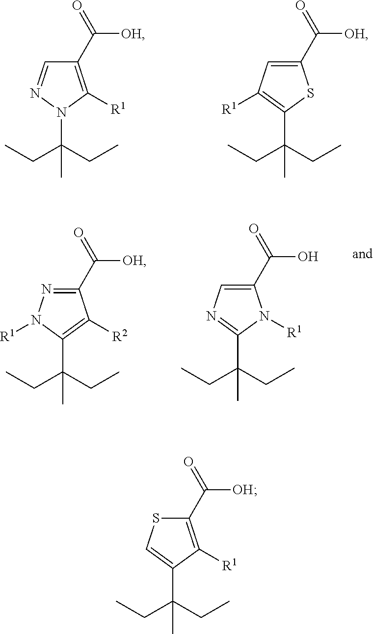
C1(C(=O)[OH])=C([R1])N(C(C)(CC)CC)N=C1.C1(C(=O)[OH])=CC([R1])=C(C(C)(CC)CC)S1.C1(C(=O)[OH])=NN([R1])C(C(C)(CC)CC)=C1[R2].C1(C(=O)O)=CN=C(C(C)(CC)CC)N1[R1].C1(C(=O)[OH])=C([R1])C(C(C)(CC)CC)=CS1
